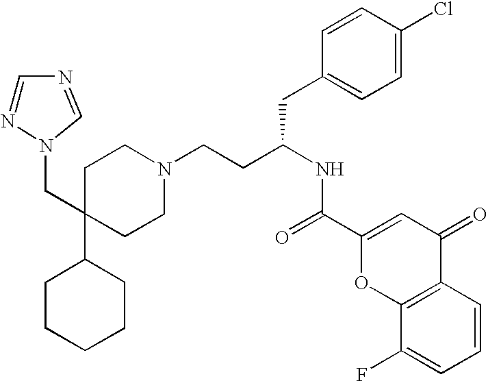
C1CCCCC1C1(CN2N=CN=C2)CCN(CCC(NC(=O)C2=CC(=O)C3=C(O2)C(F)=CC=C3)CC2=CC=C(Cl)C=C2)CC1
